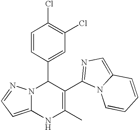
C1=CC(C2N3C(=CC=N3)NC(C)=C2C2=NC=C3N2C=CC=C3)=CC(Cl)=C1Cl
